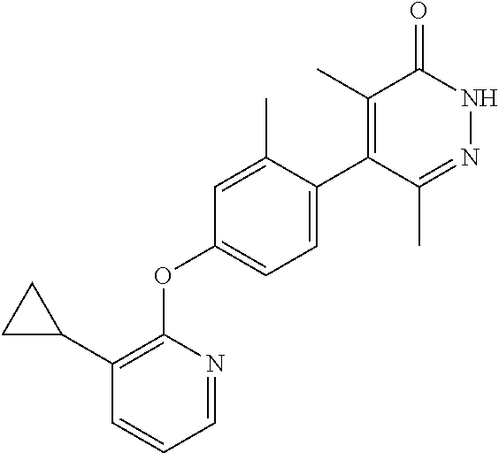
C1=NC(OC2=CC=C(C3=C(C)C(=O)NN=C3C)C(C)=C2)=C(C2CC2)C=C1
